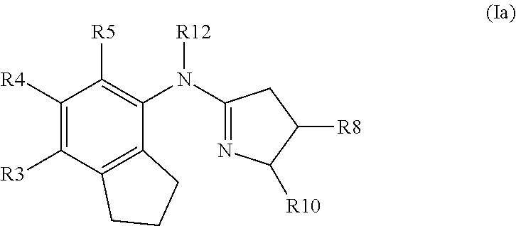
C1([R4])=C([R3])C2=C(C(N(C3=NC([R10])C([R8])C3)[R12])=C1[R5])CCC2
